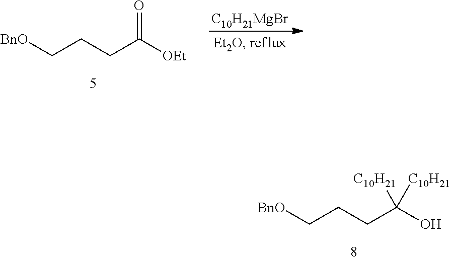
[C10H21MgBr].[BnO]CCCC([OEt])=O.[BnO]CCCC(O)([C10H21])[C10H21]
